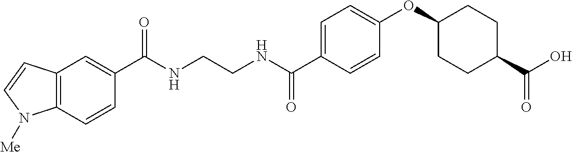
C(NCCNC(C1=CC=C(OC2CCC(C(=O)O)CC2)C=C1)=O)(=O)C1=CC2=C(C=C1)N([Me])C=C2
